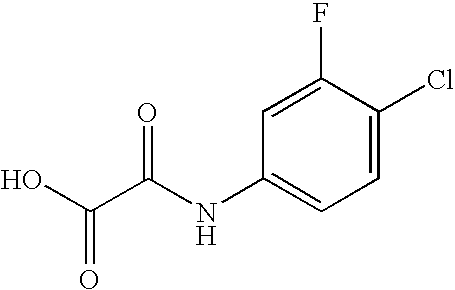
OC(C(NC1=CC=C(Cl)C(F)=C1)=O)=O
